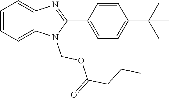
N1=C(C2=CC=C(C(C)(C)C)C=C2)N(COC(=O)CCC)C2=CC=CC=C12
